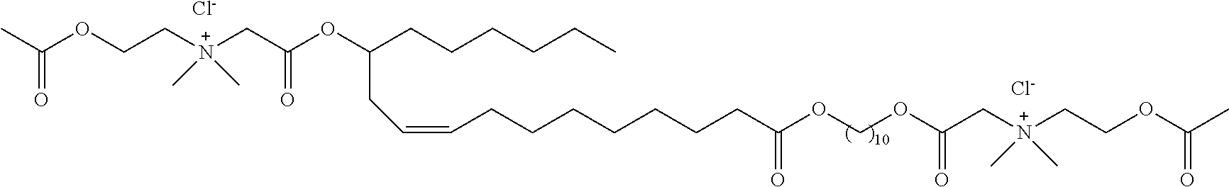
O(CCN(CC(OC(CCCCCC)CC=CCCCCCCCC(OCOC(C[N+](CCOC(C)=O)(C)C)=O)=O)=O)(C)C)C(C)=O.[Cl-].Cl
